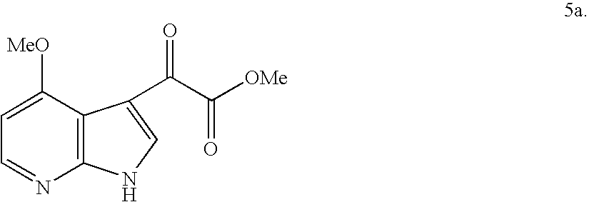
C1=C([MeO])C2=C(N=C1)NC=C2C(C([OMe])=O)=O
